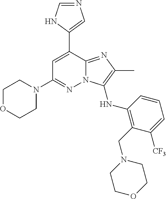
C1=C(C2=CN=CN2)C2=NC(C)=C(NC3=C(CN4CCOCC4)C([CF3])=CC=C3)N2N=C1N1CCOCC1
